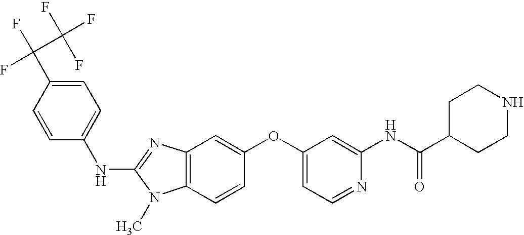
C1=C(C(F)(C(F)(F)F)F)C=CC(NC2=NC3=C(N2C)C=CC(OC2=CC=NC(NC(C4CCNCC4)=O)=C2)=C3)=C1
